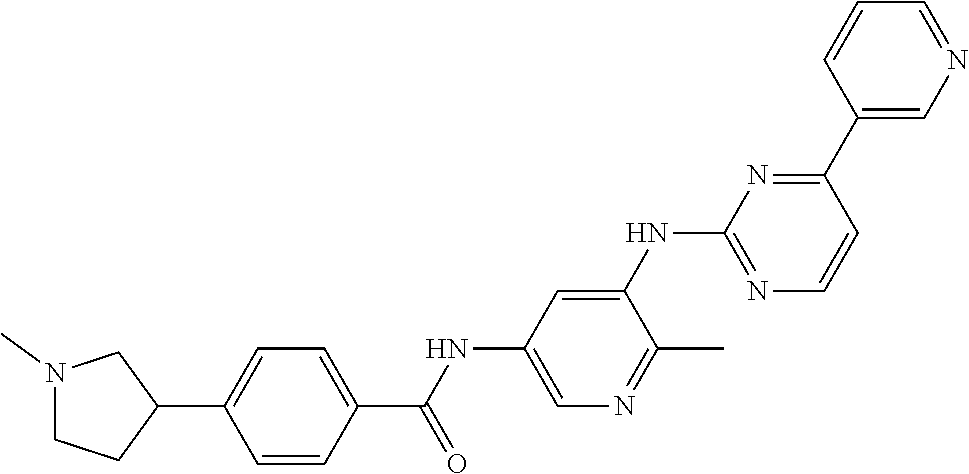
C1=CC(C(NC2=CN=C(C)C(NC3=NC=CC(C4=CN=CC=C4)=N3)=C2)=O)=CC=C1C1CCN(C)C1
